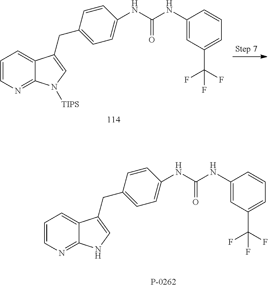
C1=CN=C2C(=C1)C(CC1=CC=C(NC(NC3=CC(C(F)(F)F)=CC=C3)=O)C=C1)=CN2[TIPS].C1=CN=C2C(=C1)C(CC1=CC=C(NC(NC3=CC(C(F)(F)F)=CC=C3)=O)C=C1)=CN2
